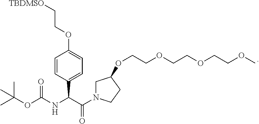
CC(OC(NC(C(N1CC(OCCOCCOCCOC)CC1)=O)C1=CC=C(OCC[TBDMSO])C=C1)=O)(C)C
